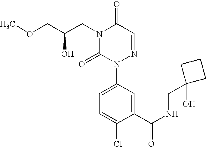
C(N1C(=O)N(C2=CC=C(Cl)C(C(NCC3(O)CCC3)=O)=C2)N=CC1=O)C(O)COC
